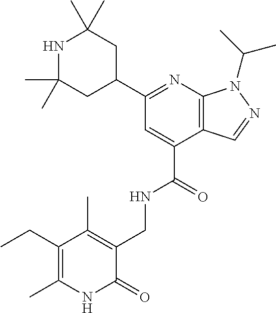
C(C1=CC(C2CC(C)(C)NC(C)(C)C2)=NC2=C1C=NN2C(C)C)(=O)NCC1=C(C)C(CC)=C(C)NC1=O
